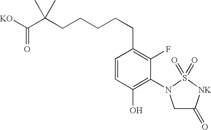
[KO]C(C(CCCCCC1=C(F)C(N2CC(=O)[NK]S2(=O)=O)=C(O)C=C1)(C)C)=O
